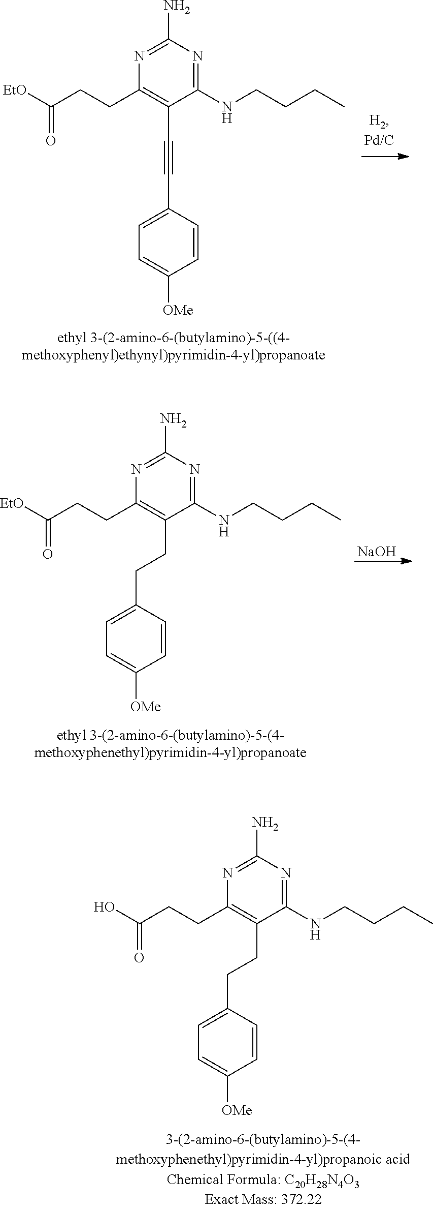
C(CCC1=C(C#CC2=CC=C([OMe])C=C2)C(NCCCC)=NC(N)=N1)([EtO])=O.[NaOH].C(CCC1=C(CCC2=CC=C([OMe])C=C2)C(NCCCC)=NC(N)=N1)([EtO])=O.C(CCC1=C(CCC2=CC=C([OMe])C=C2)C(NCCCC)=NC(N)=N1)(O)=O
